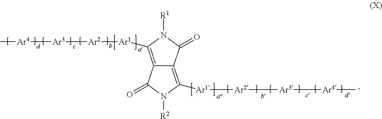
C12=C([Ar1][Ar2][Ar3][Ar4]C)N([R1])C(=O)C1=C([Ar1][Ar2][Ar3][Ar4]C)N([R2])C2=O
